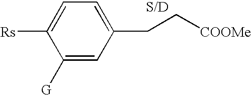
C1=C(CC[COOMe])C=C([G])C([Rs])=C1
